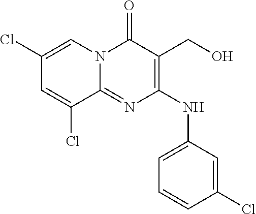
C1=CC(Cl)=CC(NC2=C(CO)C(=O)N3C(=N2)C(Cl)=CC(Cl)=C3)=C1
